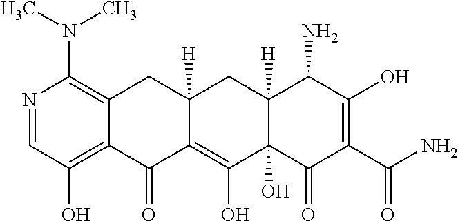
N1=CC(O)=C2C(=C1N(C)C)CC1([H])CC3([H])C(N)C(O)=C(C(=O)N)C(=O)C3(O)C(O)=C1C2=O
